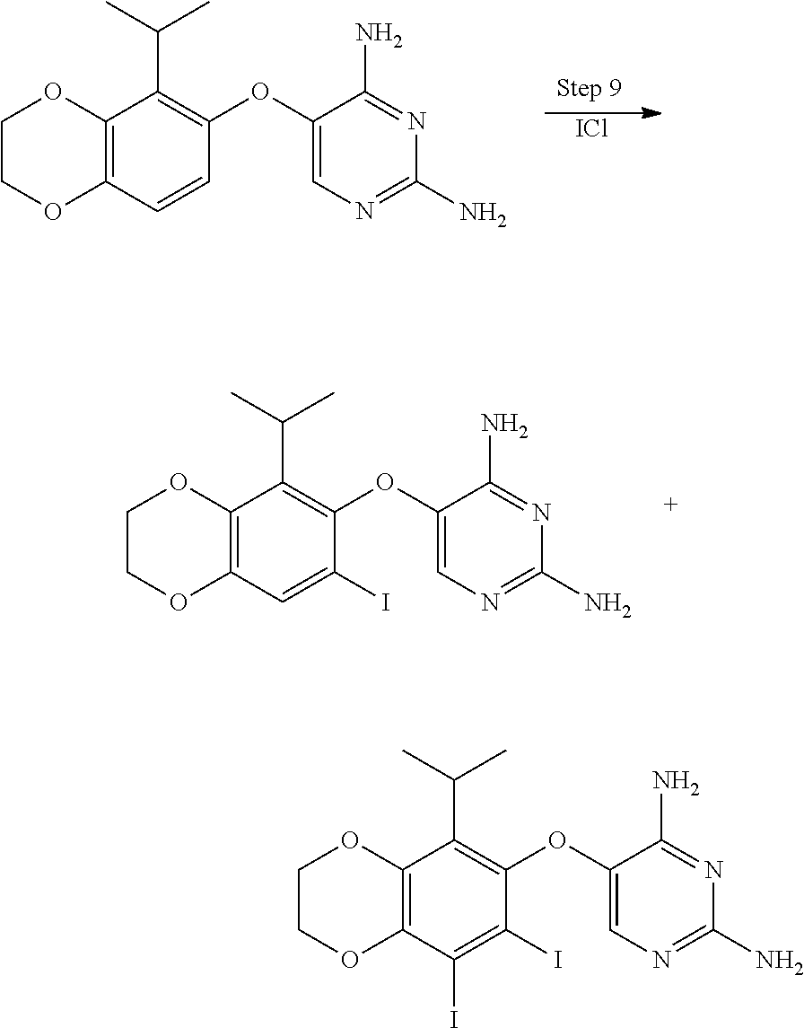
C1COC2=C(O1)C(C(C)C)=C(OC1=CN=C(N)N=C1N)C=C2.[ICl].C1COC2=C(O1)C(C(C)C)=C(OC1=CN=C(N)N=C1N)C(I)=C2.C1COC2=C(O1)C(C(C)C)=C(OC1=CN=C(N)N=C1N)C(I)=C2I
